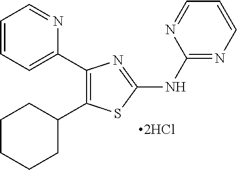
C1=CC=C(C2=C(C3CCCCC3)SC(NC3=NC=CC=N3)=N2)N=C1
